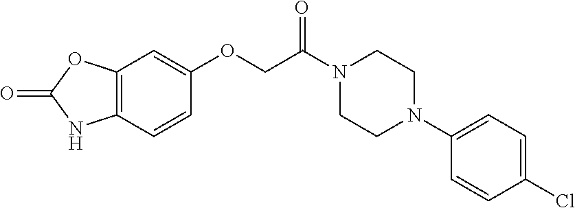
C1=CC(OCC(=O)N2CCN(C3=CC=C(Cl)C=C3)CC2)=CC2=C1NC(=O)O2
